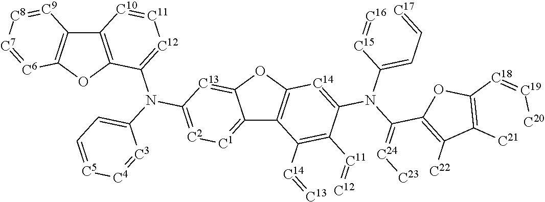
C12=[C1][C2]=C(N(C3=[C12][C11]=[C10]C4=C3OC3=C4[C9]=[C8][C7]=[C6]3)C3=CC=[C5][C4]=[C3]3)[C13]=C1OC1=C2C([C14]=[C13])=C([C11]=[C12])C(N(C(=CC=[C17])[C15]=[C16])C(=[C24][C23])C2=C([C22])C([C21])=C([C18]=[C19][C20])O2)=[C14]1
